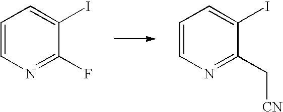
C1=CN=C(F)C(I)=C1.C1=CN=C(C[CN])C(I)=C1
